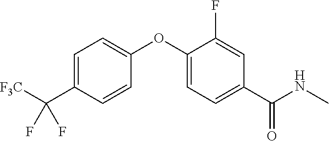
C1=C(C([F3C])(F)F)C=CC(OC2=CC=C(C(NC)=O)C=C2F)=C1
